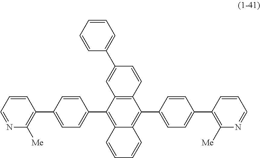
C12=C(C=CC(C3=CC=CC=C3)=C1)C(C1=CC=C(C3=C([Me])N=CC=C3)C=C1)=C1C(=C2C2=CC=C(C3=C([Me])N=CC=C3)C=C2)C=CC=C1
